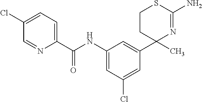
C1(NC(C2=CC=C(Cl)C=N2)=O)=CC(Cl)=CC(C2(C)N=C(N)SCC2)=C1
